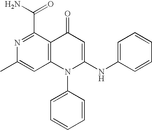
C1=C(C)N=C(C(N)=O)C2=C1N(C1=CC=CC=C1)C(NC1=CC=CC=C1)=CC2=O
